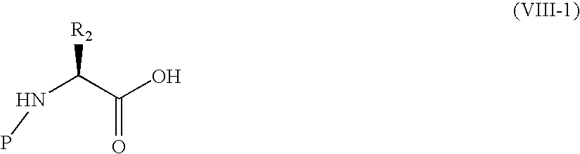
N(C(C(O)=O)[R2])P
